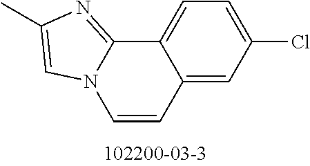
C1=CC2=CC(Cl)=CC=C2C2=NC(C)=CN12
